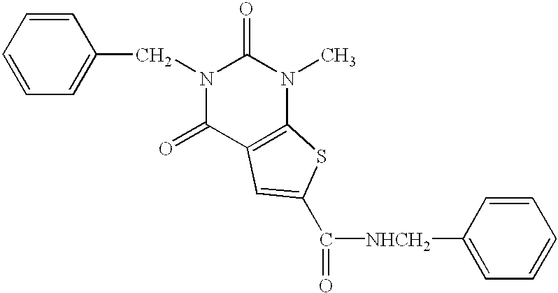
C1(=O)C2=C(N(C)C(=O)N1CC1=CC=CC=C1)SC(C([NHCH2]C1=CC=CC=C1)=O)=C2
